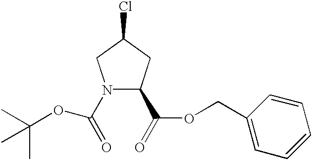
CC(C)(C)OC(=O)N1C(C(=O)OCC2=CC=CC=C2)CC(Cl)C1
